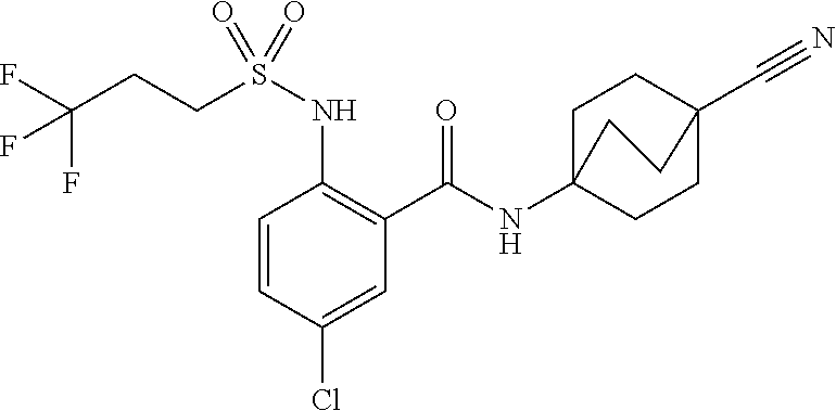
C1=CC(Cl)=CC(C(=O)NC23CCC(C#N)(CC2)CC3)=C1NS(CCC(F)(F)F)(=O)=O
